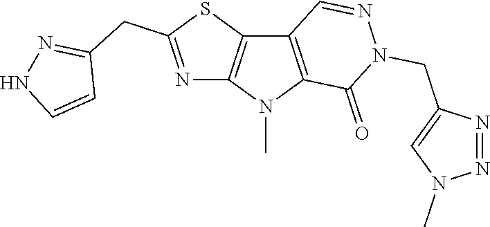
C12=C(N(C)C3=C1C=NN(CC1=CN(C)N=N1)C3=O)N=C(CC1=NNC=C1)S2
